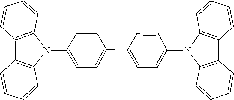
C12=C(C=CC=C1)C1=C(N2C2=CC=C(C3=CC=C(N4C5=C(C=CC=C5)C5=C4C=CC=C5)C=C3)C=C2)C=CC=C1
